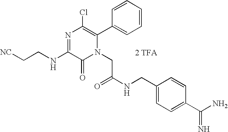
[2 TFA].[NC]CCNC1=NC(Cl)=C(C2=CC=CC=C2)N(CC(NCC2=CC=C(C(=N)N)C=C2)=O)C1=O
